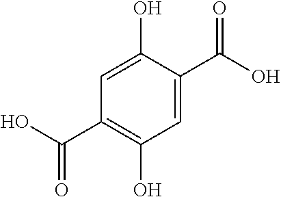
C1=C(O)C(C(O)=O)=CC(O)=C1C(O)=O
